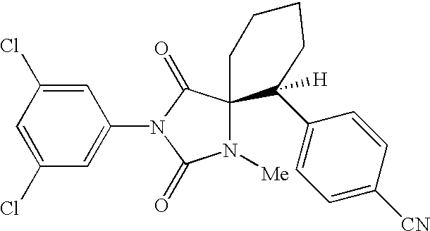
C1=C(Cl)C=C(N2C(=O)C3(N([Me])C2=O)CCCCC3([H])C2=CC=C([CN])C=C2)C=C1Cl
